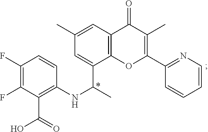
C12=C(OC(C3=NC=CC=C3)=C(C)C1=O)C(C(NC1=C(C(O)=O)C(F)=C(F)C=C1)C)=CC(C)=C2
